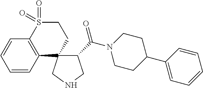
C1(C(N2CCC(C3=CC=CC=C3)CC2)=O)C2(CNC1)CCS(=O)(=O)C1=C2C=CC=C1
